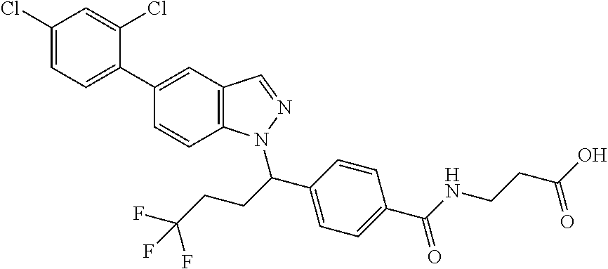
C1(Cl)=CC=C(C2=CC3=C(C=C2)N(C(C2=CC=C(C(NCCC(O)=O)=O)C=C2)CCC(F)(F)F)N=C3)C(Cl)=C1
